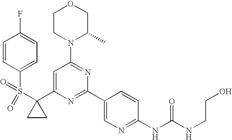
C1(C2(S(C3=CC=C(F)C=C3)(=O)=O)CC2)=CC(N2C(C)COCC2)=NC(C2=CN=C(NC(=O)NCCO)C=C2)=N1
